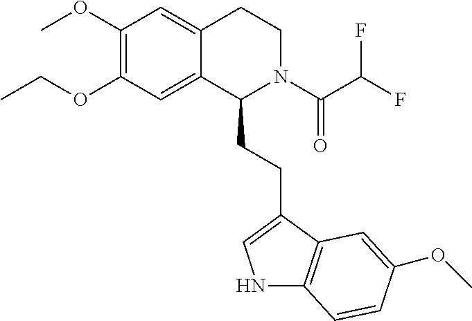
COC1=C(OCC)C=C2C(=C1)CCN(C(=O)C(F)F)C2CCC1=CNC2=C1C=C(OC)C=C2
